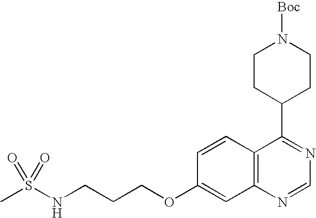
C12=C(N=CN=C1C1CCN([Boc])CC1)C=C(OCCCNS(C)(=O)=O)C=C2
